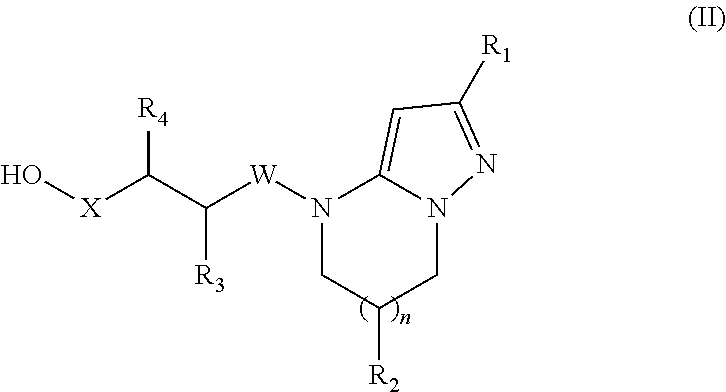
N1([W]C(C([X]O)[R4])[R3])CC([R2])CN2C1=CC([R1])=N2
